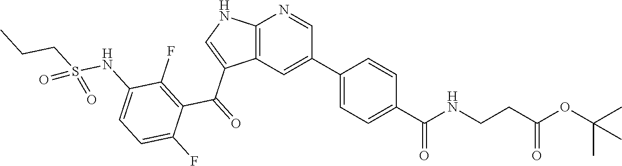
C12=C(C=C(C3=CC=C(C(NCCC(OC(C)(C)C)=O)=O)C=C3)C=N1)C(C(=O)C1=C(F)C(NS(CCC)(=O)=O)=CC=C1F)=CN2
